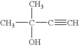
CC(C#C)(C)O
